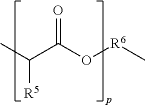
CC(C(O[R6]C)=O)[R5]
